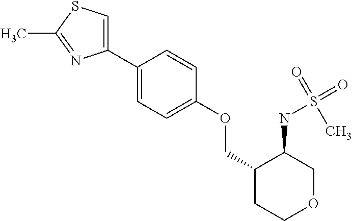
C1(C2=CSC(C)=N2)=CC=C(OCC2CCOCC2NS(=O)(C)=O)C=C1
